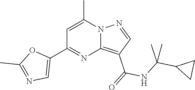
C12=C(C(=O)NC(C3CC3)(C)C)C=NN1C(C)=CC(C1=CN=C(C)O1)=N2
